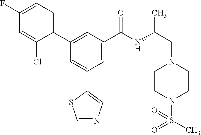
C1=NC=C(C2=CC(C3=CC=C(F)C=C3Cl)=CC(C(NC(CN3CCN(S(C)(=O)=O)CC3)C)=O)=C2)S1
